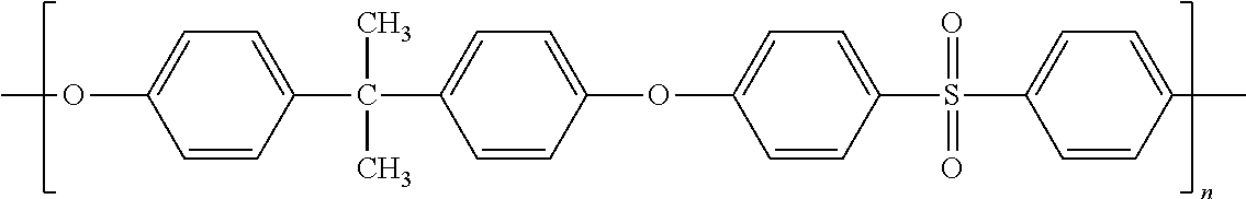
O(C1=CC=C(C(C)(C)C2=CC=C(OC3=CC=C(S(=O)(=O)C4=CC=C(C)C=C4)C=C3)C=C2)C=C1)C
